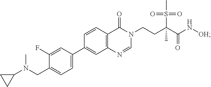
CN(C1CC1)CC1=CC=C(C2=CC3=C(C=C2)C(=O)N(CCC(S(=O)(=O)C)(C(N[OH])=O)C)C=N3)C=C1F
